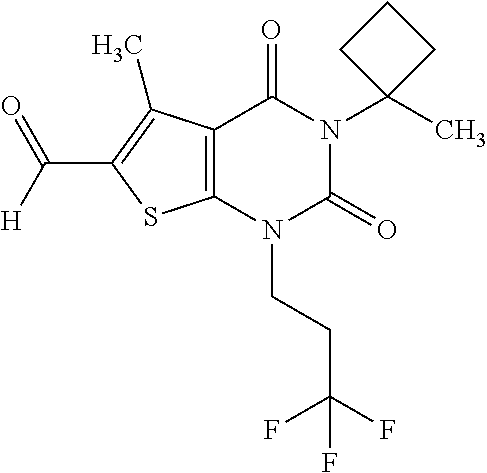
C12=C(N(CCC(F)(F)F)C(=O)N(C3(C)CCC3)C1=O)SC(C([H])=O)=C2C
